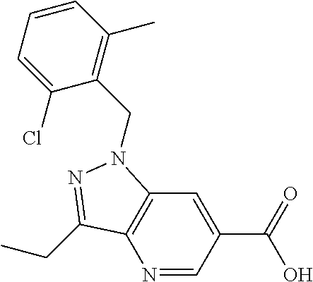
N1=CC(C(=O)O)=CC2=C1C(CC)=NN2CC1=C(C)C=CC=C1Cl
